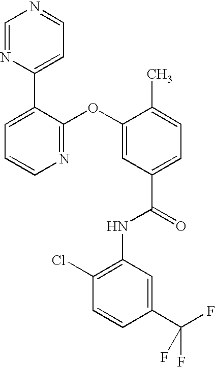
N1=C(OC2=CC(C(=O)NC3=C(Cl)C=CC(C(F)(F)F)=C3)=CC=C2C)C(C2=CC=NC=N2)=CC=C1
